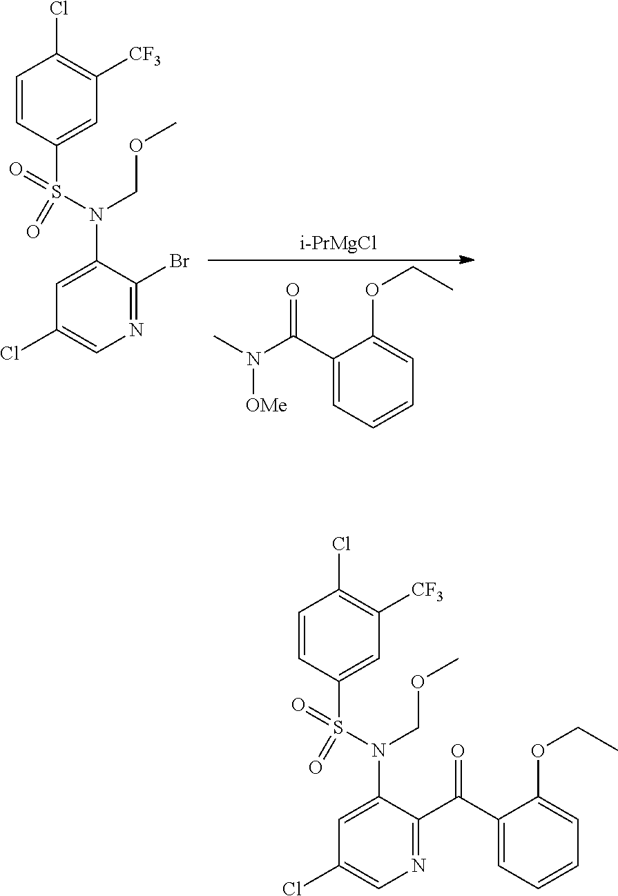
C1(C(N(C)[OMe])=O)=CC=CC=C1OCC.[i-PrMgCl].C1=CC(S(N(COC)C2=CC(Cl)=CN=C2Br)(=O)=O)=CC([CF3])=C1Cl.C1=CC(S(N(COC)C2=CC(Cl)=CN=C2C(C2=CC=CC=C2OCC)=O)(=O)=O)=CC([CF3])=C1Cl
